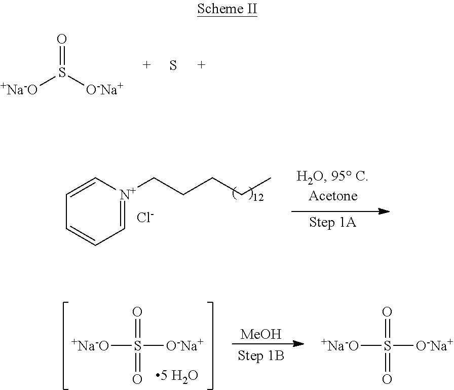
[+Na-O]S(=O)([O-Na+])=O.[MeOH].[+Na-O]S(=O)([O-Na+])=O.O=S([O-Na+])[+Na-O].S.C1=C[N+](CCCCC)=CC=C1.[Cl-]
